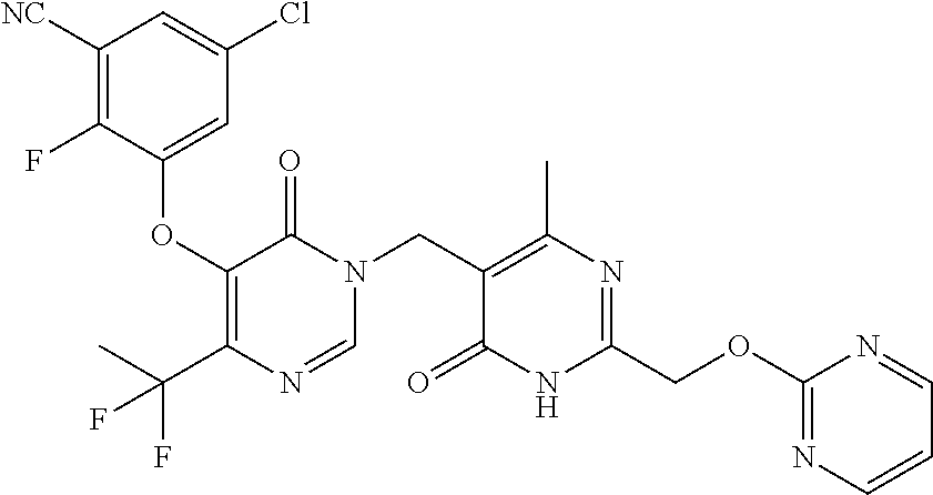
C1([NC])=C(F)C(OC2=C(C(C)(F)F)N=CN(CC3=C(C)N=C(COC4=NC=CC=N4)NC3=O)C2=O)=CC(Cl)=C1
